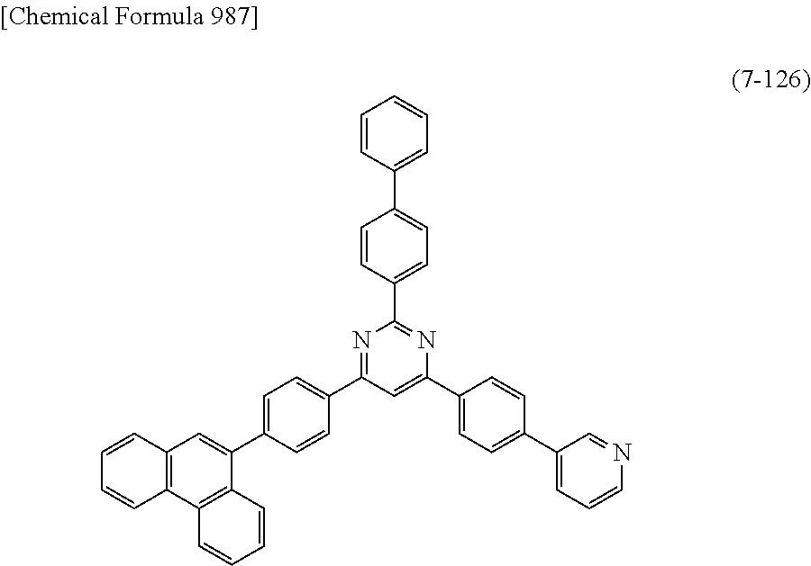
C1=C(C2=CC=C(C3=CC=CN=C3)C=C2)N=C(C2=CC=C(C3=CC=CC=C3)C=C2)N=C1C1=CC=C(C2=CC3=C(C4=C2C=CC=C4)C=CC=C3)C=C1
